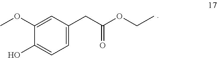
CCOC(CC1=CC=C(O)C(OC)=C1)=O
